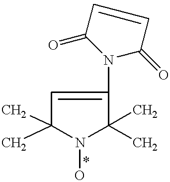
C1(C)(C)C(N2C(=O)C=CC2=O)=CC(C)(C)N1O
